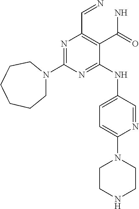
N1=C(N2CCCCCC2)N=C(NC2=CC=C(N3CCNCC3)N=C2)C(C(N)=O)=C1C=N
